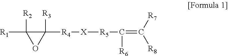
[R1]C1([R2])C([R3])([R4][X][R5]C([R6])=C([R7])[R8])O1
